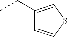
CCC1=CSC=C1
